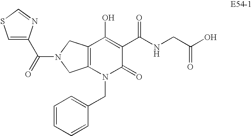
C12=C(N(CC3=CC=CC=C3)C(=O)C(C(NCC(O)=O)=O)=C1O)CN(C(C1=CSC=N1)=O)C2
